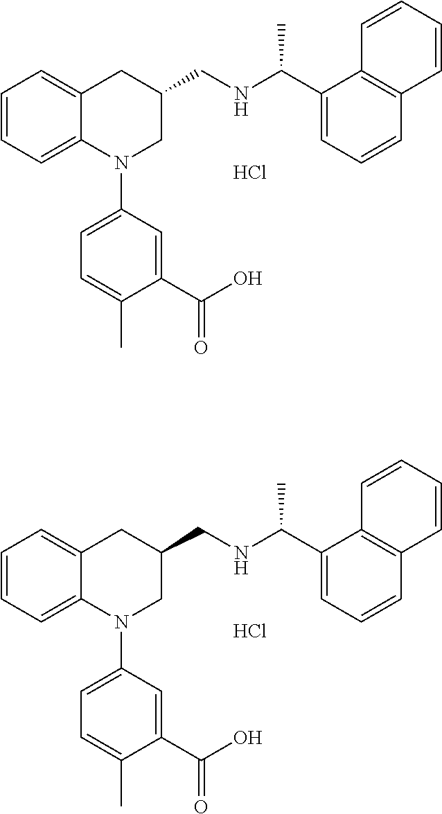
C1=CC=C2C(=C1)CC(CNC(C1=CC=CC3=C1C=CC=C3)C)CN2C1=CC=C(C)C(C(O)=O)=C1.Cl.C1=CC=C2C(=C1)CC(CNC(C1=CC=CC3=C1C=CC=C3)C)CN2C1=CC=C(C)C(C(O)=O)=C1.Cl
